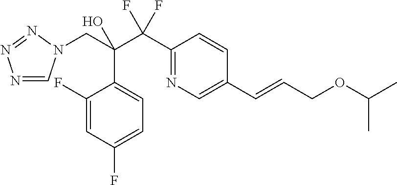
N1=CN(CC(C(C2=NC=C(C=CCOC(C)C)C=C2)(F)F)(O)C2=CC=C(F)C=C2F)N=N1
